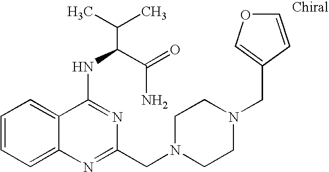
C1=CC=C2C(=C1)C(NC(C(N)=O)C(C)C)=NC(CN1CCN(CC3=COC=C3)CC1)=N2
